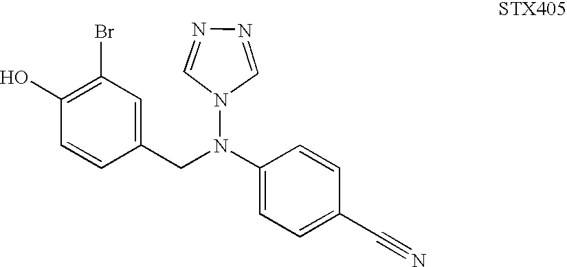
N#CC1=CC=C(N(CC2=CC(Br)=C(O)C=C2)N2C=NN=C2)C=C1
